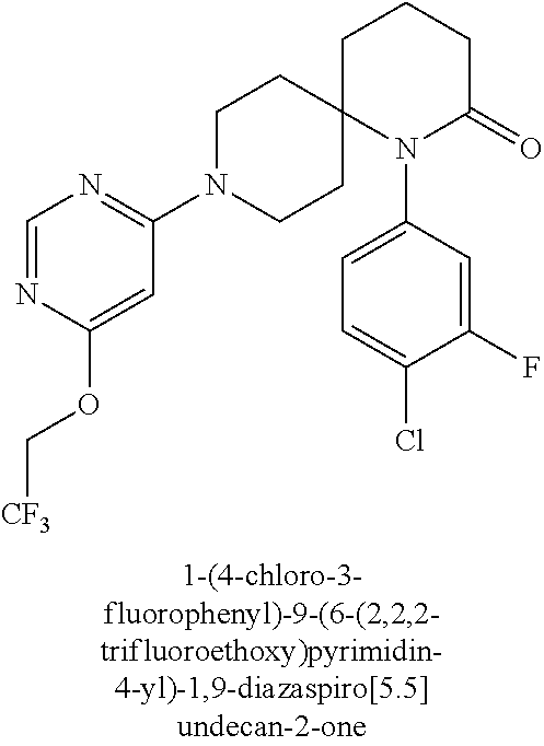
C1=NC(OC[CF3])=CC(N2CCC3(CC2)N(C2=CC=C(Cl)C(F)=C2)C(=O)CCC3)=N1
